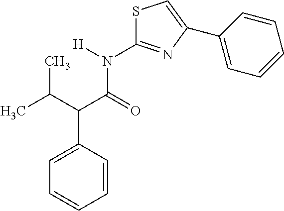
C1=CC(C(C(C)C)C(=O)N([H])C2=NC(C3=CC=CC=C3)=CS2)=CC=C1
